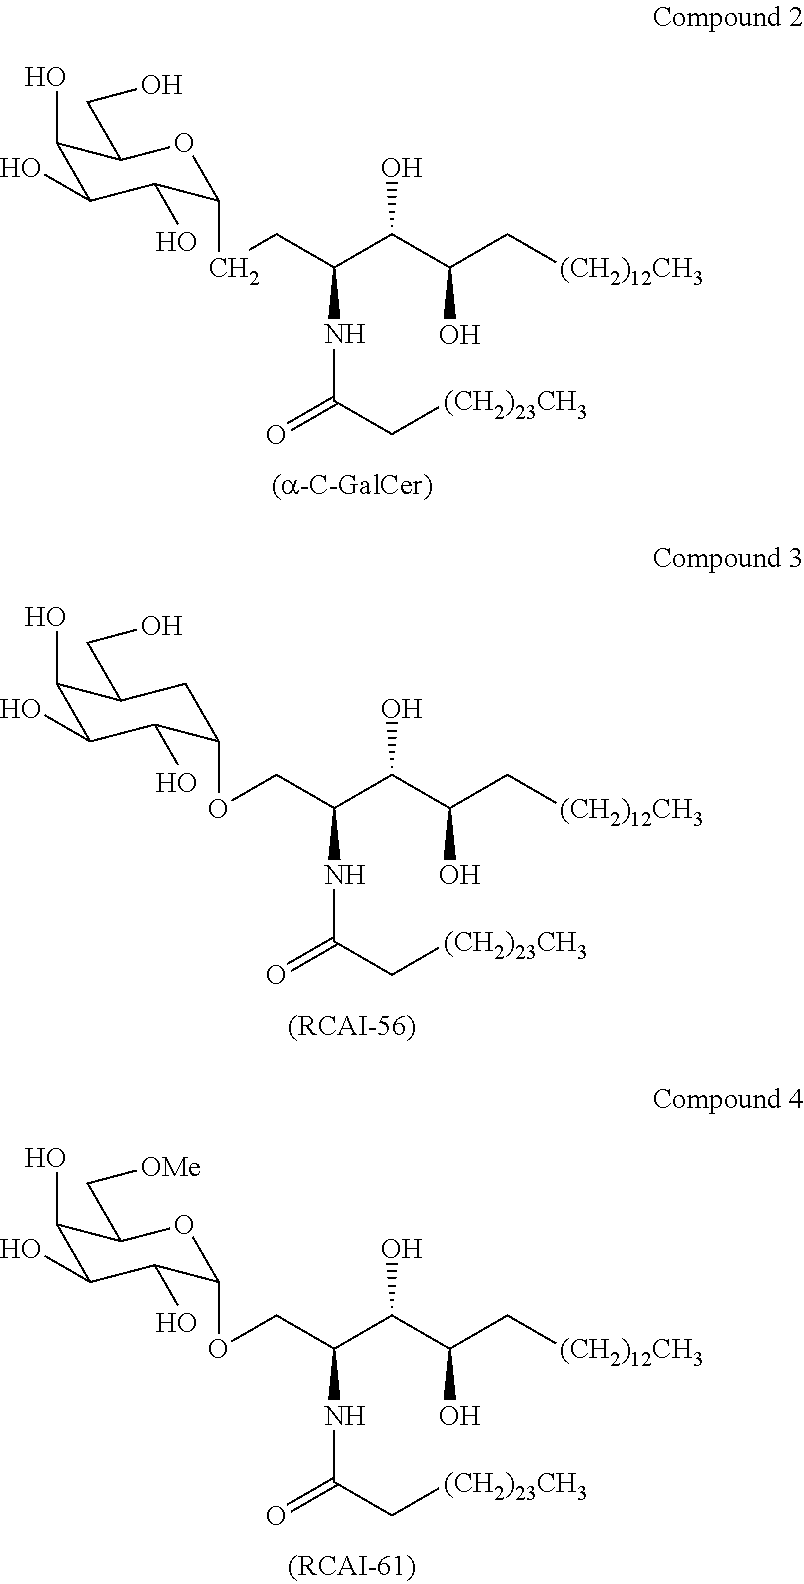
C1(O)C(O)C(O)C(CCC(C(C(C[(CH2)12CH3])O)O)NC(=O)C[(CH2)23CH3])OC1CO.C1(O)C(O)C(O)C(OCC(C(C(C[(CH2)12CH3])O)O)NC(=O)C[(CH2)23CH3])CC1CO.C1(O)C(O)C(O)C(OCC(C(C(C[(CH2)12CH3])O)O)NC(=O)C[(CH2)23CH3])OC1C[OMe]
